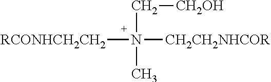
[RCONHCH2CH2]N([CH2CH2NHCOR])(C[CH2OH])C
